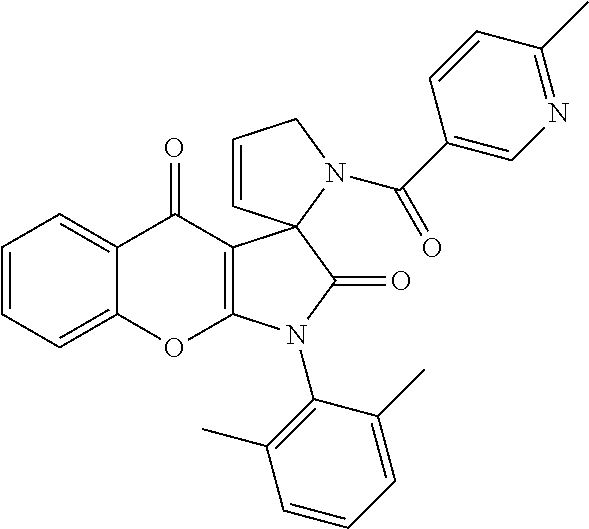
C1=CC=C2C(=C1)C(=O)C1=C(O2)N(C2=C(C)C=CC=C2C)C(=O)C12C=CCN2C(C1=CN=C(C)C=C1)=O
